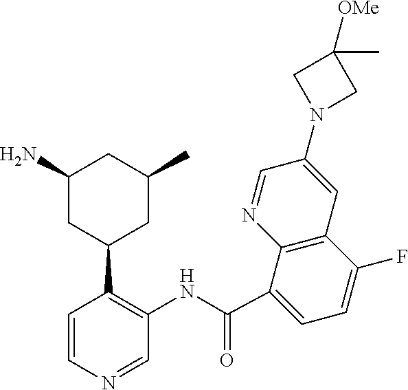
C1(N)CC(C2=C(NC(C3=CC=C(F)C4=C3N=CC(N3CC([OMe])(C)C3)=C4)=O)C=NC=C2)CC(C)C1
